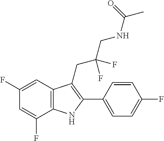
C1(F)=CC(F)=CC2=C1NC(C1=CC=C(F)C=C1)=C2CC(CNC(C)=O)(F)F
